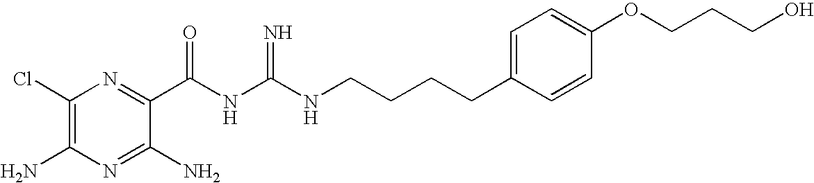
C1(Cl)=C(N)N=C(N)C(C(NC(NCCCCC2=CC=C(OCCCO)C=C2)=N)=O)=N1
